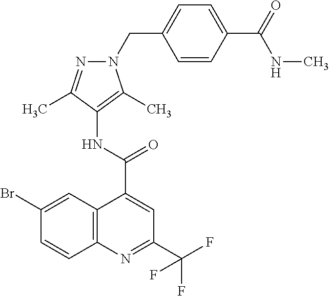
C12=C(N=C(C(F)(F)F)C=C1C(=O)NC1=C(C)N(CC3=CC=C(C(=O)NC)C=C3)N=C1C)C=CC(Br)=C2
